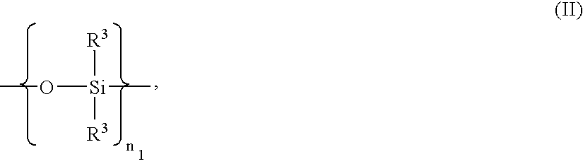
CO[Si](C)([R3])[R3]
